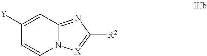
C1=CC([Y])=CC2=NC([R2])=[X]N12
